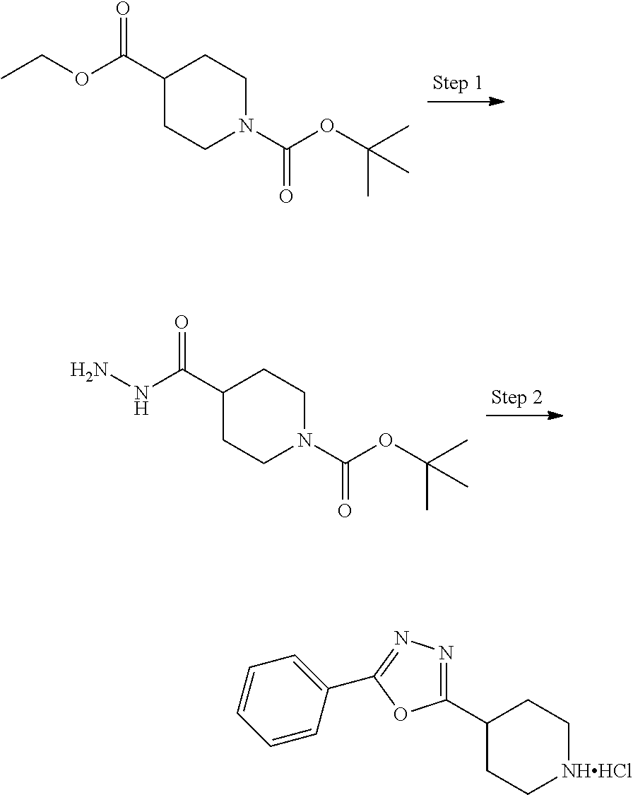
C1(C(OCC)=O)CCN(C(OC(C)(C)C)=O)CC1.C1(C(=O)NN)CCN(C(OC(C)(C)C)=O)CC1.C1(C2=NN=C(C3=CC=CC=C3)O2)CC[NHHCl]CC1
